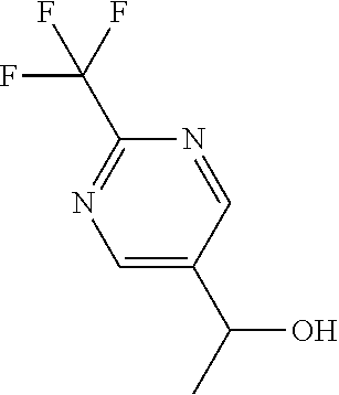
FC(C1=NC=C(C(O)C)C=N1)(F)F
